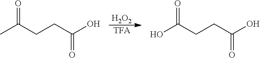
[H2O2].[TFA].O=C(C)CCC(=O)O.O=C(O)CCC(=O)O
